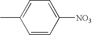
C1(C)=CC=C([NO3])C=C1
